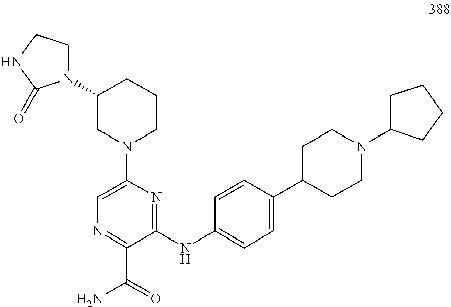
C1(NC2=CC=C(C3CCN(C4CCCC4)CC3)C=C2)=NC(N2CCCC(N3CCNC3=O)C2)=CN=C1C(=O)N
